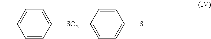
C1=C([SO2]C2=CC=C(C)C=C2)C=CC(SC)=C1
